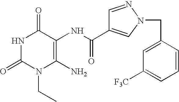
N1C(=O)N(CC)C(N)=C(NC(=O)C2=CN(CC3=CC([F3C])=CC=C3)N=C2)C1=O
